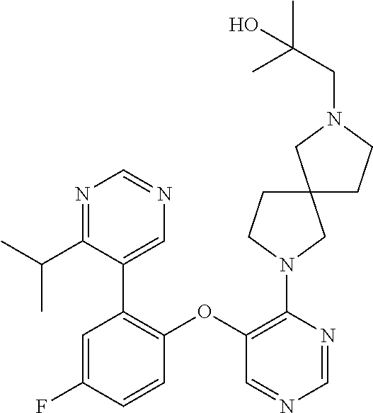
C1=C(F)C=CC(OC2=C(N3CC4(CC3)CCN(CC(C)(C)O)C4)N=CN=C2)=C1C1=CN=CN=C1C(C)C
